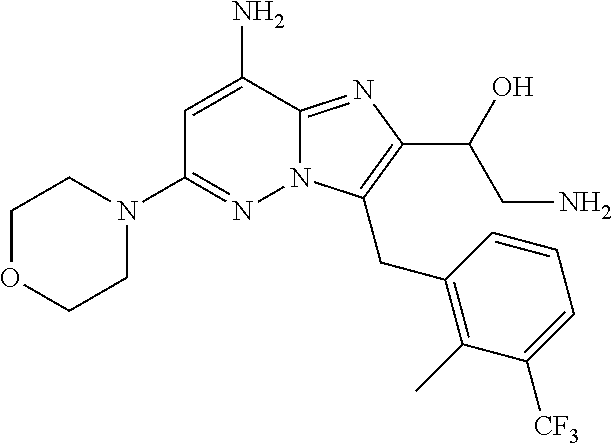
NC1=CC(N2CCOCC2)=NN2C1=NC(C(O)CN)=C2CC1=C(C)C([CF3])=CC=C1
